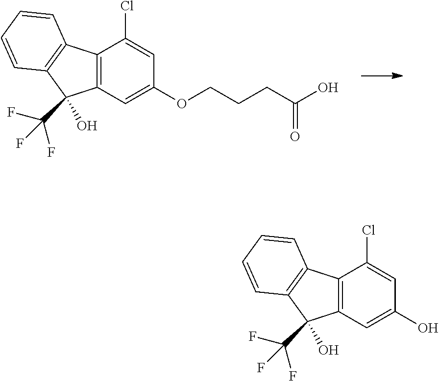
C12=C(C=C(OCCCC(O)=O)C=C1Cl)C(O)(C(F)(F)F)C1=C2C=CC=C1.C12=C(C=C(O)C=C1Cl)C(O)(C(F)(F)F)C1=C2C=CC=C1
